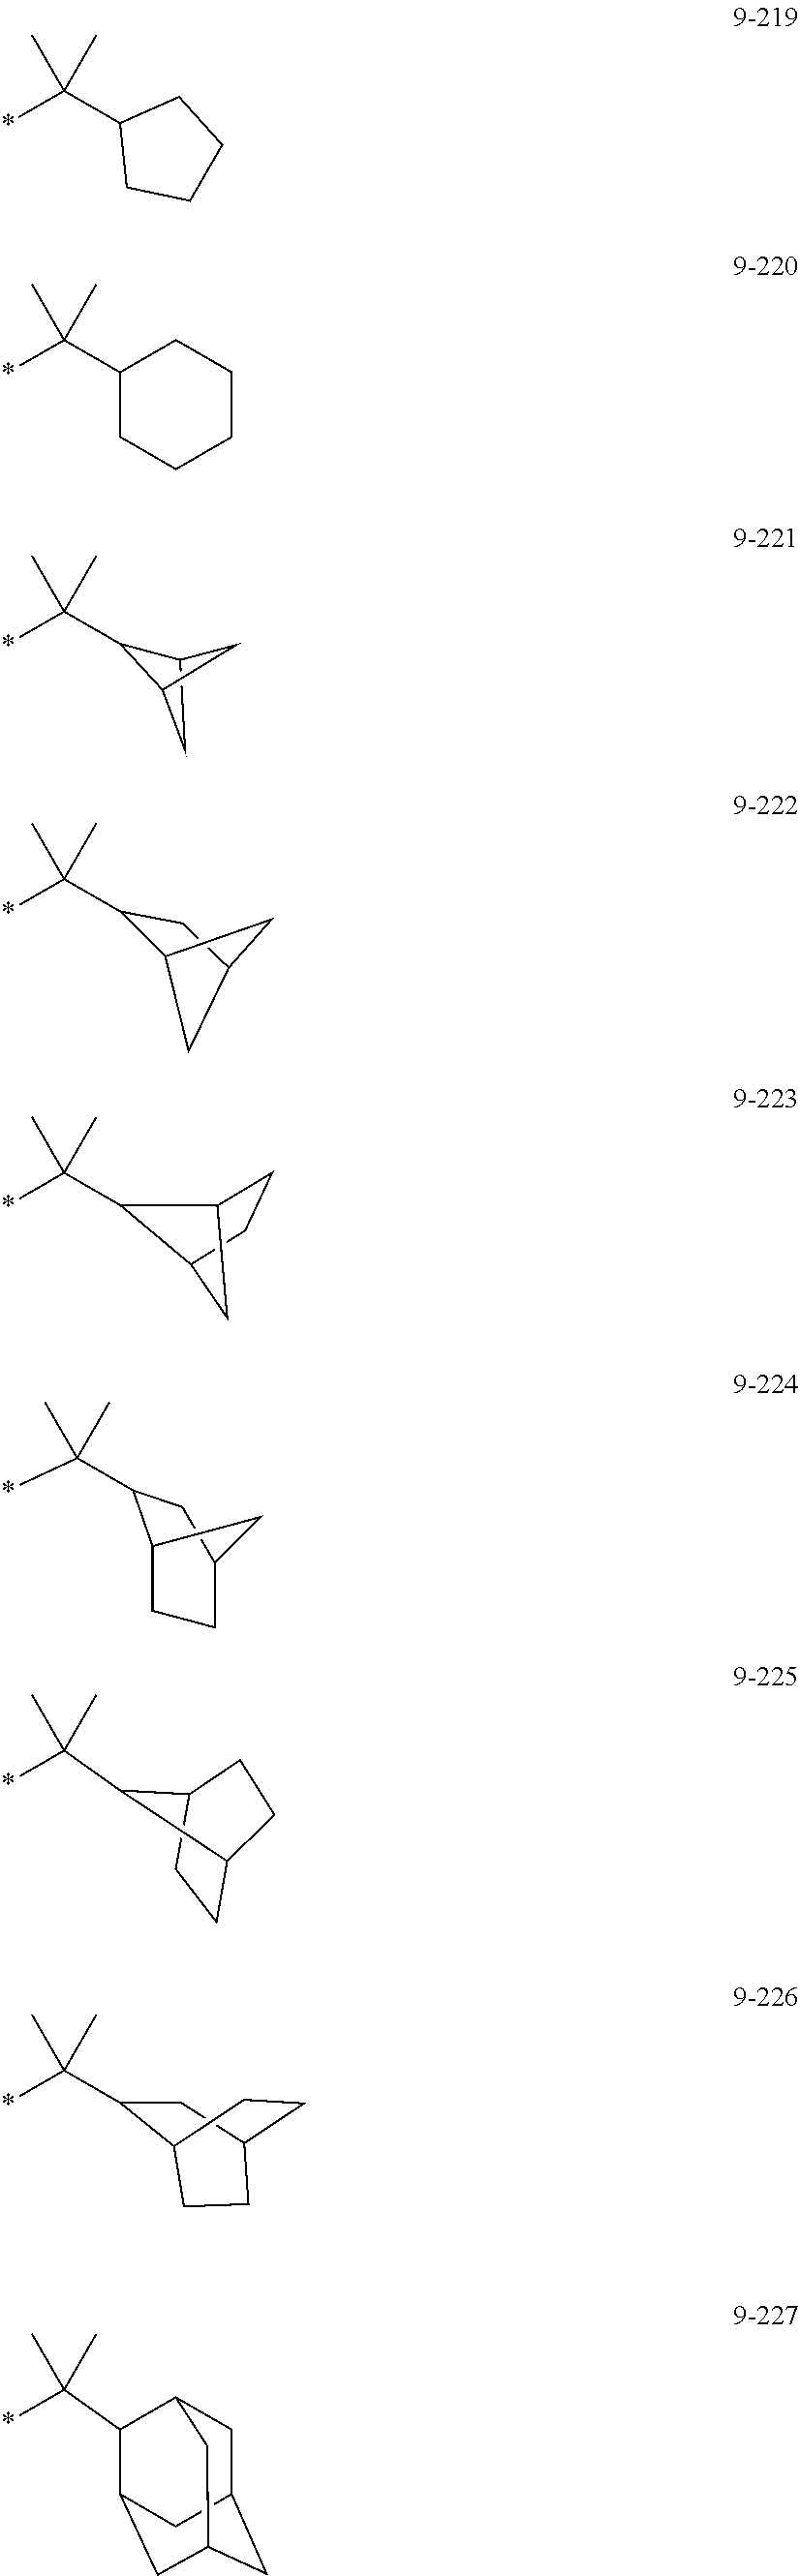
*C(C1CCCC1)(C)C.*C(C1CCCCC1)(C)C.C12CC(C1)C2C(*)(C)C.C12CC(CC1C(*)(C)C)C2.C12CCC(C1)C2C(*)(C)C.C1CC2C(C(*)(C)C)C1CC2.C1(C(*)(C)C)C2CCC(C1)C2.C1(C(*)(C)C)CC2CCC1CC2.C(*)(C)(C1C2CC3CC(CC1C3)C2)C
